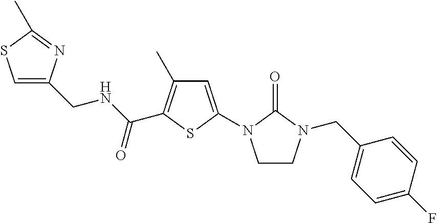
C1=C(CNC(C2=C(C)C=C(N3CCN(CC4=CC=C(F)C=C4)C3=O)S2)=O)N=C(C)S1
